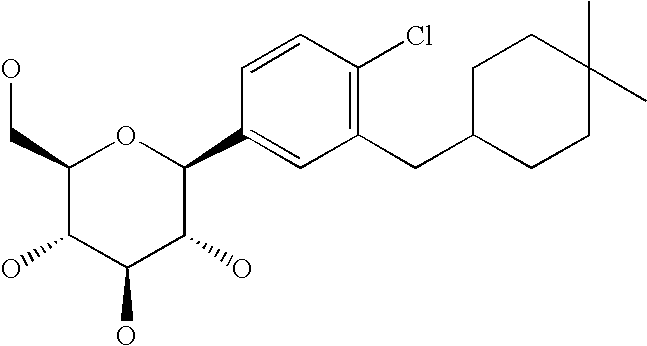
C1(CO)C(O)C(O)C(O)C(C2=CC(CC3CCC(C)(C)CC3)=C(Cl)C=C2)O1
